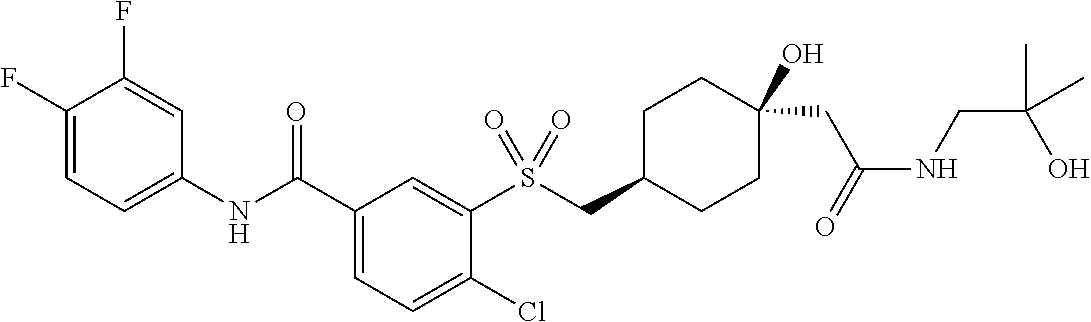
C1(F)=CC=C(NC(C2=CC=C(Cl)C(S(CC3CCC(O)(CC(NCC(C)(O)C)=O)CC3)(=O)=O)=C2)=O)C=C1F
